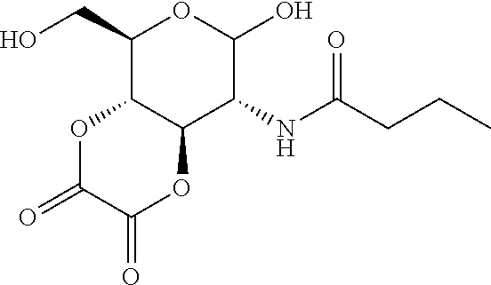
C1(CO)C2C(C(NC(CCC)=O)C(O)O1)OC(=O)C(=O)O2
